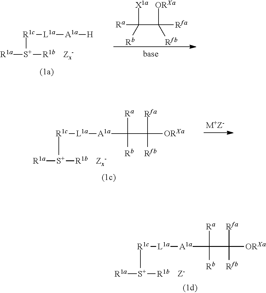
[R1a][S+]([R1b])[R1c][L1a][A1a][H].[Zx-].C(C([ORXa])([Rfb])[Rfa])([X1a])([Rb])[Ra].[R1a][S+]([R1b])[R1c][L1a][A1a]C([Ra])([Rb])C([Rfa])([Rfb])[ORXa].[Zx-].[R1a][S+]([R1b])[R1c][L1a][A1a]C([Ra])([Rb])C([Rfa])([Rfb])[ORXa].[Z-]
